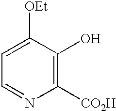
C1([OEt])=CC=NC([CO2H])=C1O
